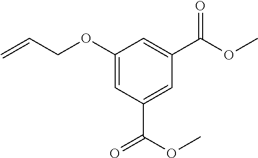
C=CCOC1=CC(C(OC)=O)=CC(C(=O)OC)=C1
